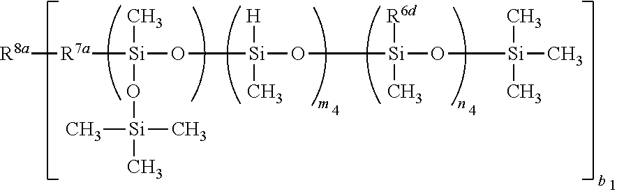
[R8a][R7a][Si](O[Si](O[Si]([R6d])(C)O[Si](C)(C)C)([H])C)(C)O[Si](C)(C)C
